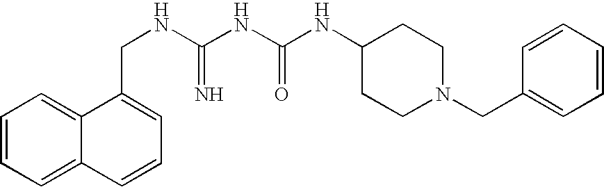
C1=CC=C2C(=C1)C(CNC(NC(NC1CCN(CC3=CC=CC=C3)CC1)=O)=N)=CC=C2
